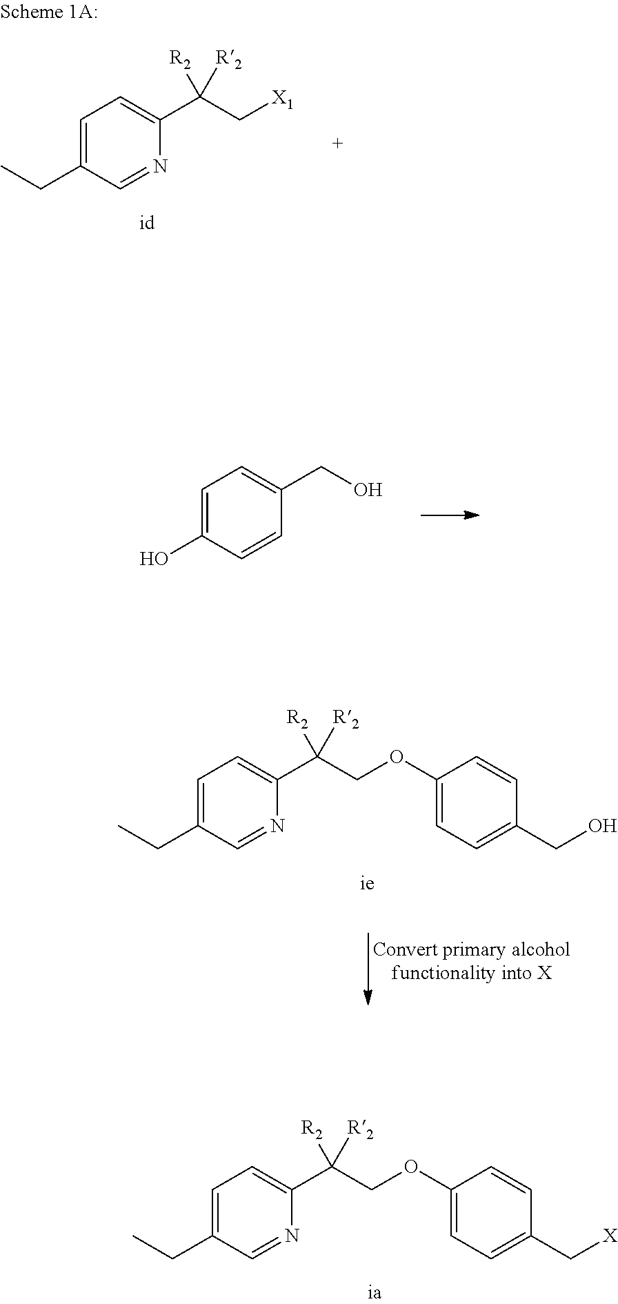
C1=C(CC)C=NC(C(C[X1])([R2])[R2])=C1.C1=C(O)C=CC(CO)=C1.C1=C(CC)C=NC(C(COC2=CC=C(CO)C=C2)([R2])[R2])=C1.C1=C(CC)C=NC(C(COC2=CC=C(C[X])C=C2)([R2])[R2])=C1
